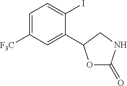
C1=C([F3C])C=C(C2OC(=O)NC2)C(I)=C1
